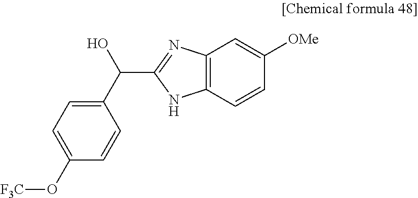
C1(C(O)C2=NC3=C(N2)C=CC([OMe])=C3)=CC=C(O[F3C])C=C1
